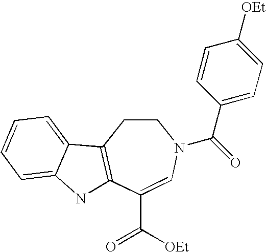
C1CC2=C(C(C([OEt])=O)=CN1C(=O)C1=CC=C([OEt])C=C1)NC1=CC=CC=C21
